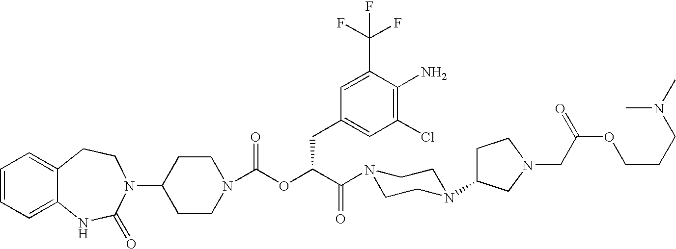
C1(N2C(=O)NC3=CC=CC=C3CC2)CCN(C(OC(C(N2CCN(C3CCN(CC(=O)OCCCN(C)C)C3)CC2)=O)CC2=CC(Cl)=C(N)C(C(F)(F)F)=C2)=O)CC1
